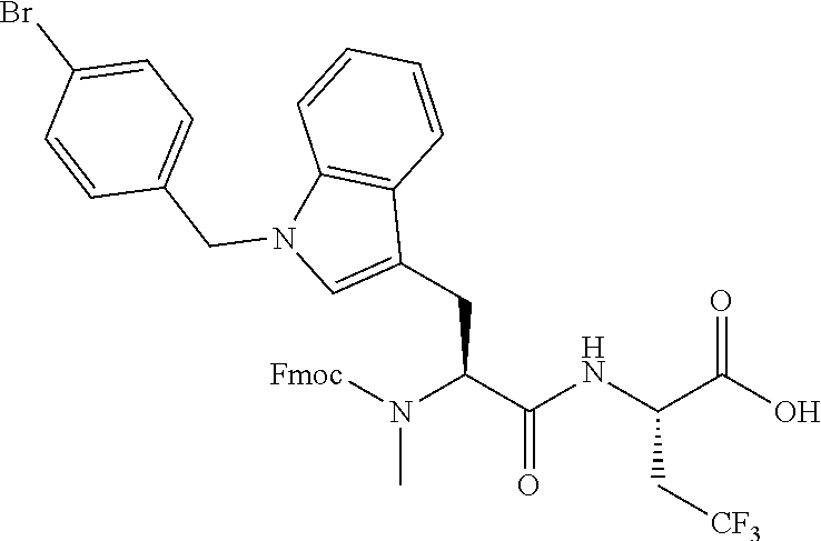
[Fmoc]N(C(C(NC(C(O)=O)C[CF3])=O)CC1=CN(CC2=CC=C(Br)C=C2)C2=C1C=CC=C2)C
